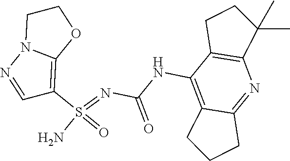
C(NC1=C2C(=NC3=C1CCC3(C)C)CCC2)(N=S(N)(=O)C1=C2N(N=C1)CCO2)=O
